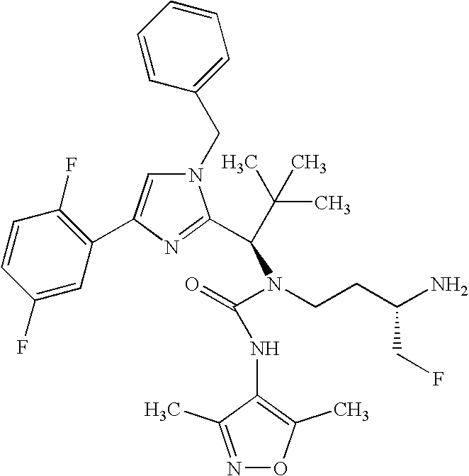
N1(CC2=CC=CC=C2)C=C(C2=C(F)C=CC(F)=C2)N=C1C(C(C)(C)C)N(C(=O)NC1=C(C)ON=C1C)CCC(N)CF
